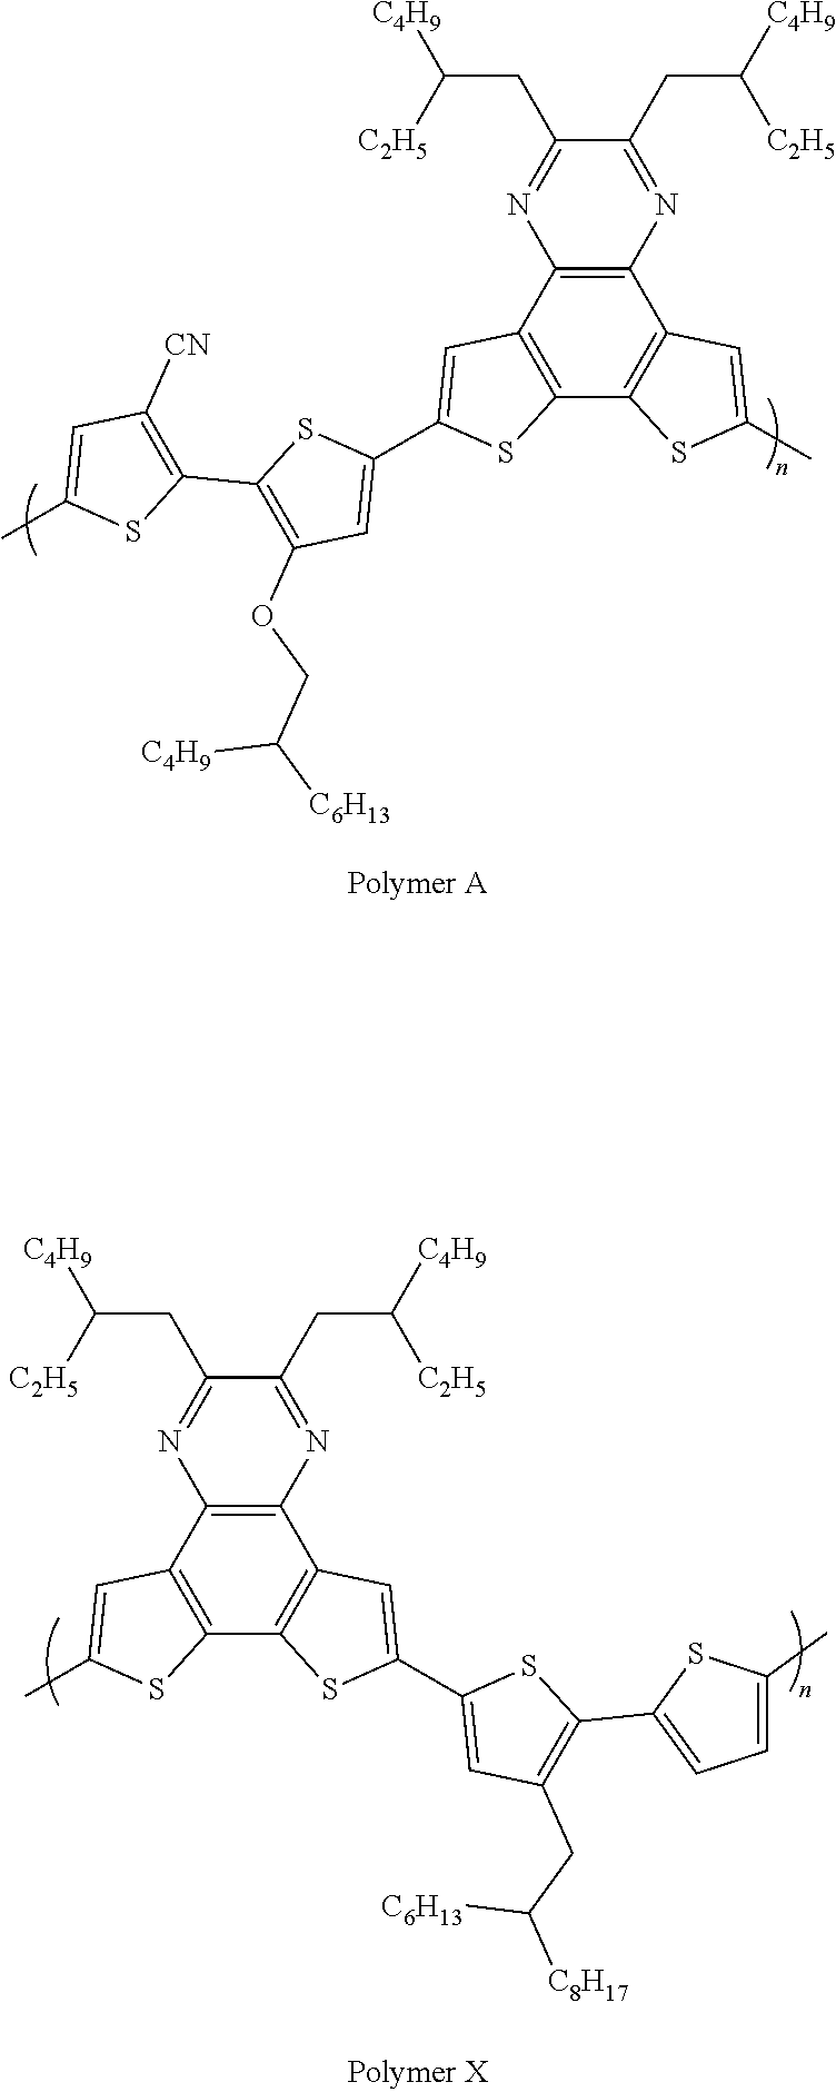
C12=C(C3=C(C4=C1C=C(C)S4)SC(C1=CC(OCC([C6H13])[C4H9])=C(C4=C([CN])C=C(C)S4)S1)=C3)N=C(CC([C4H9])[C2H5])C(CC([C4H9])[C2H5])=N2.C12=C(C3=C(C4=C1C=C(C1=CC(CC([C8H17])[C6H13])=C(C5=CC=C(C)S5)S1)S4)SC(C)=C3)N=C(CC([C4H9])[C2H5])C(CC([C4H9])[C2H5])=N2
